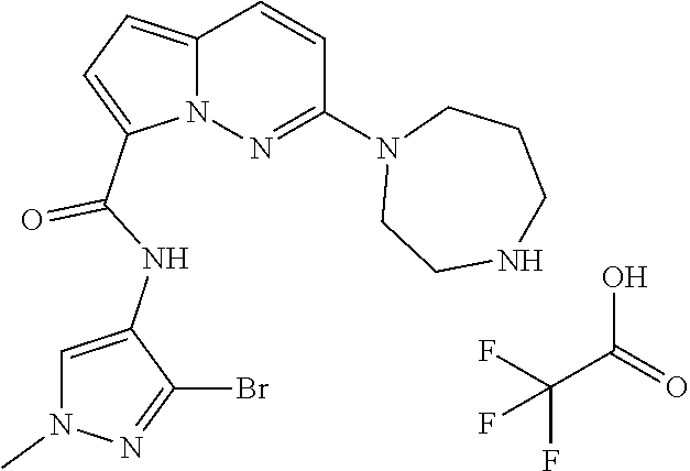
N12C(=CC=C1C(NC1=CN(C)N=C1Br)=O)C=CC(N1CCNCCC1)=N2.FC(F)(C(O)=O)F
